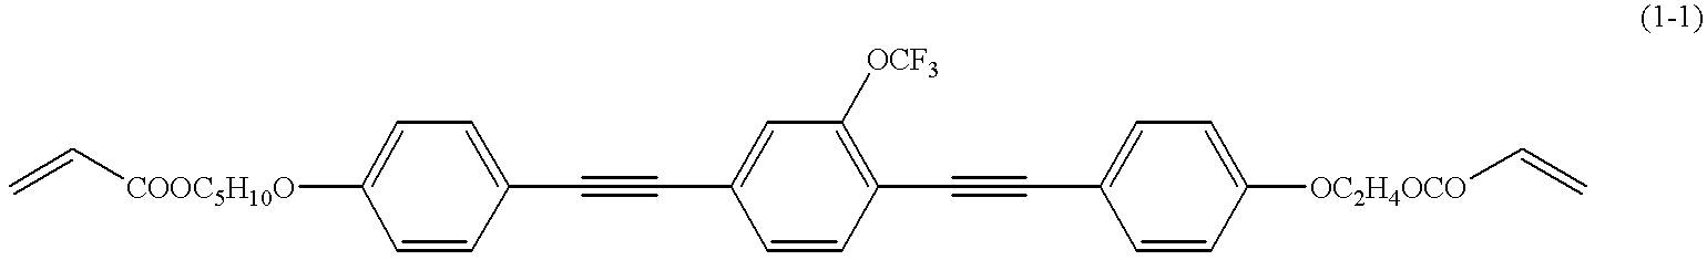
C=C[COOC5H10O]C1=CC=C(C#CC2=CC([OCF3])=C(C#CC3=CC=C([OC2H4OCO]C=C)C=C3)C=C2)C=C1
